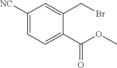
C1([NC])=CC=C(C(OC)=O)C(CBr)=C1
